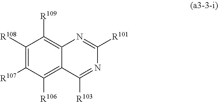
C1([R108])=C([R107])C([R106])=C2C(=C1[R109])N=C([R101])N=C2[R103]
